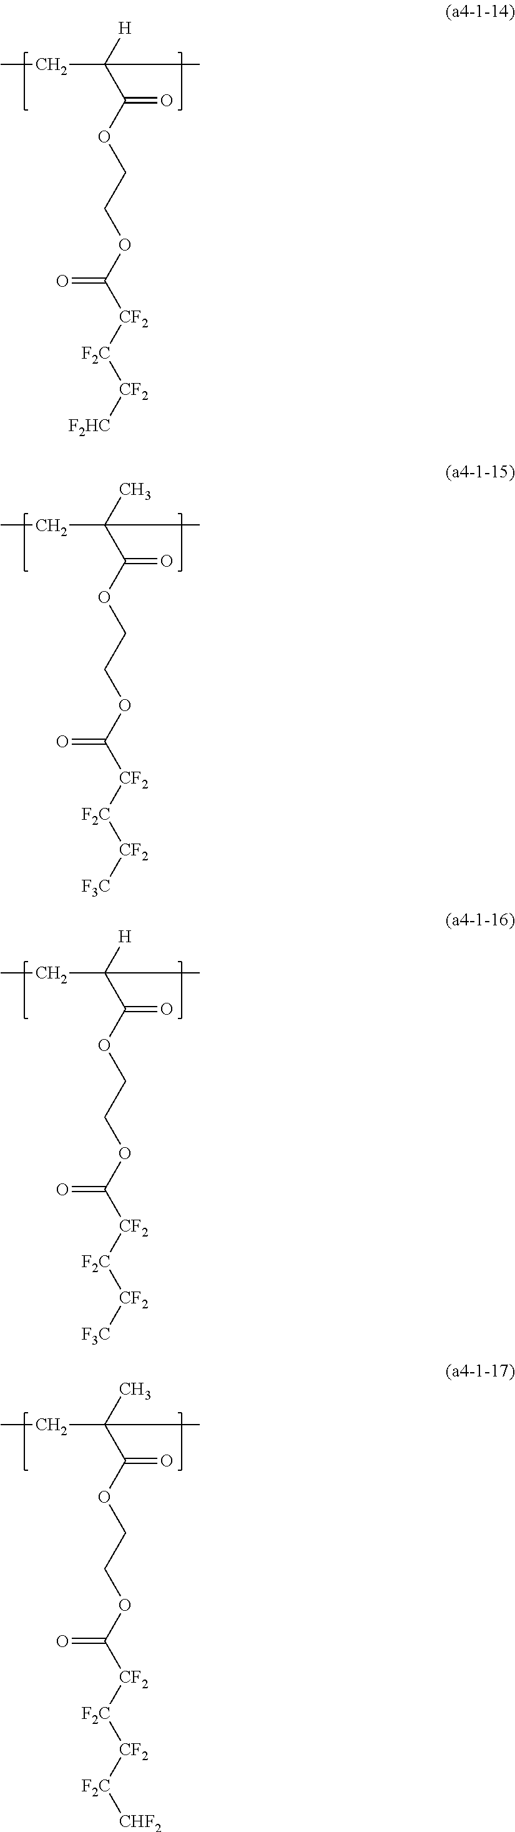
C(C([H])(C(OCCOC([CF2][F2C][CF2][F2HC])=O)=O)C)C.C(C(C)(C(OCCOC([CF2][F2C][CF2][F3C])=O)=O)C)C.C(C([H])(C(OCCOC([CF2][F2C][CF2][F3C])=O)=O)C)C.C(C(C)(C(OCCOC([CF2][F2C][CF2][F2C][CHF2])=O)=O)C)C
